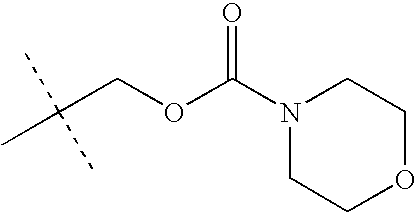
C(COC(N1CCOCC1)=O)(C)(C)C
